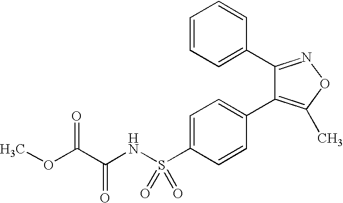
C1=C(S(NC(C(OC)=O)=O)(=O)=O)C=CC(C2=C(C)ON=C2C2=CC=CC=C2)=C1
